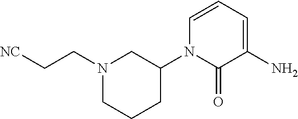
N1(CC[NC])CCCC(N2C(=O)C(N)=CC=C2)C1
